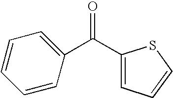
O=C(C1=CC=CC=C1)C1=CC=CS1
